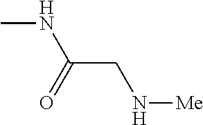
CNC(CN[Me])=O
